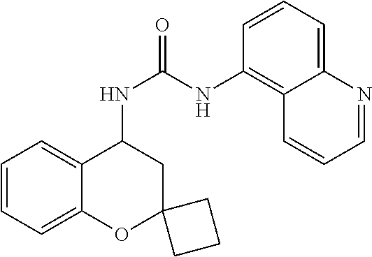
C1=CC=C2C(=C1)C(NC(NC1=C3C=CC=NC3=CC=C1)=O)CC1(O2)CCC1
